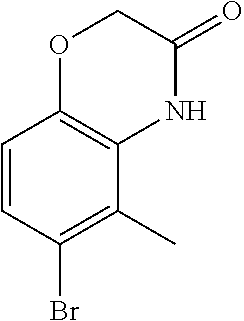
C1=CC(Br)=C(C)C2=C1OCC(=O)N2
